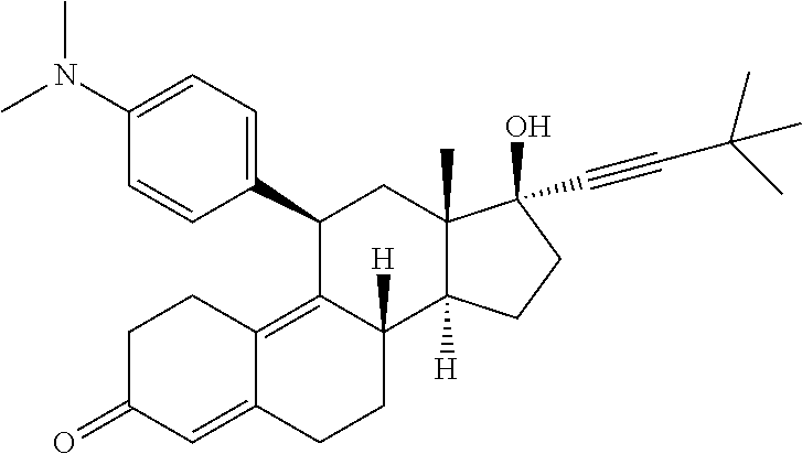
C1(C2C3=C4C(=CC(=O)CC4)CCC3([H])C3([H])C(C)(C2)C(O)(C#CC(C)(C)C)CC3)=CC=C(N(C)C)C=C1
